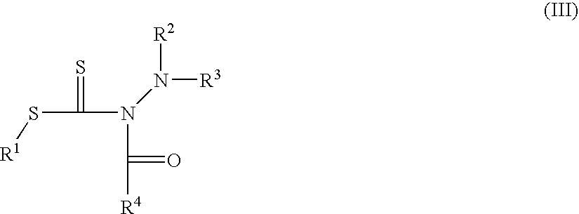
S(C(N(C([R4])=O)N([R2])[R3])=S)[R1]
